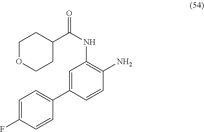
C1OCCC(C(NC2=C(N)C=CC(C3=CC=C(F)C=C3)=C2)=O)C1
